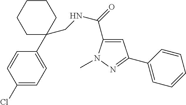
C1=C(C(=O)NCC2(C3=CC=C(Cl)C=C3)CCCCC2)N(C)N=C1C1=CC=CC=C1
